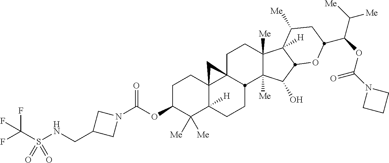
C1C23C4(C([H])(CCC2C2([Me])C([Me])(C1)C1([H])C([Me])CC(C(C([Me])[Me])OC(N5CCC5)=O)OC1C2O)C([Me])([Me])C(OC(N1CC(CNS(C(F)(F)F)(=O)=O)C1)=O)CC4)C3
